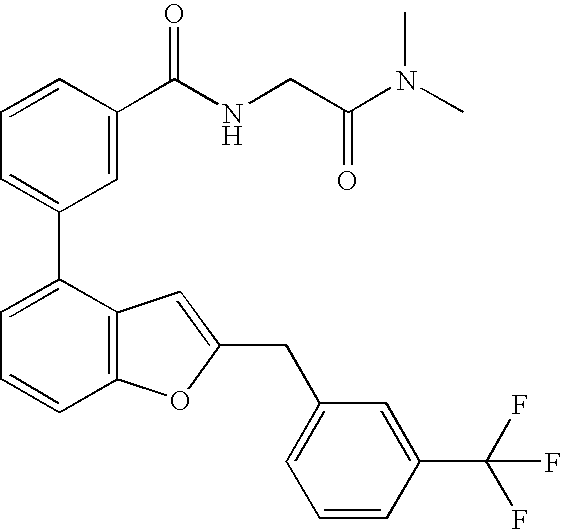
C1=CC(C(NCC(N(C)C)=O)=O)=CC(C2=CC=CC3=C2C=C(CC2=CC=CC(C(F)(F)F)=C2)O3)=C1
